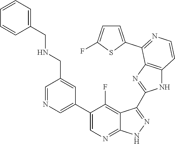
C1=NC=C(C2=CN=C3C(=C2F)C(C2=NC4=C(N2)C=CN=C4C2=CC=C(F)S2)=N[N H]3)C=C1CNCC1=CC=CC=C1
